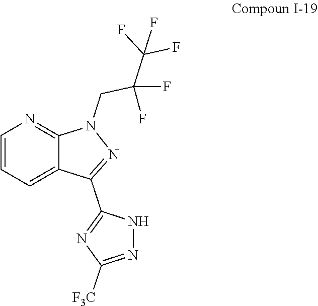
C(CN1C2=NC=CC=C2C(C2=NC([F3C])=NN2)=N1)(C(F)(F)F)(F)F
